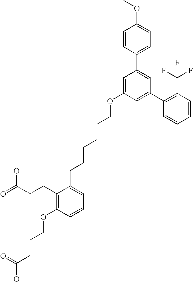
C1(C2=CC(C3=C(C(F)(F)F)C=CC=C3)=CC(OCCCCCCC3=CC=CC(OCCCC(O)=O)=C3CCC(=O)O)=C2)=CC=C(OC)C=C1
